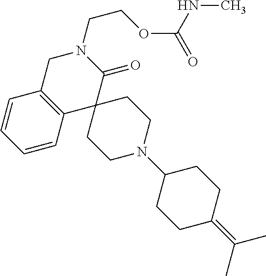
C1C2=C(C3(C(=O)N1CCOC(=O)NC)CCN(C1CCC(=C(C)C)CC1)CC3)C=CC=C2
